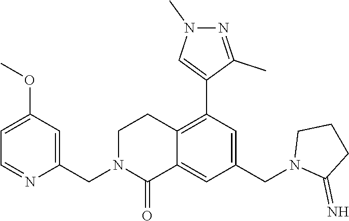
C1(OC)=CC=NC(CN2C(=O)C3=CC(CN4C(=N)CCC4)=CC(C4=CN(C)N=C4C)=C3CC2)=C1
